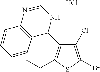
C1(Cl)=C(Br)SC(CC)=C1C1NC=NC2=C1C=CC=C2.Cl
